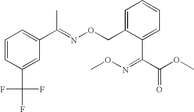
C1=CC(C(F)(F)F)=CC(C(=NOCC2=CC=CC=C2C(C(OC)=O)=NOC)C)=C1
